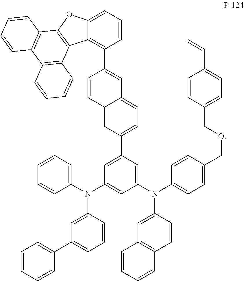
C1(N(C2=CC(N(C3=CC4=C(C=C3)C=CC=C4)C3=CC=C(COCC4=CC=C(C=C)C=C4)C=C3)=CC(C3=CC=C4C(=C3)C=CC(C3=C5C(=CC=C3)OC3=C5C5=C(C6=C3C=CC=C6)C=CC=C5)=C4)=C2)C2=CC=CC=C2)=CC(C2=CC=CC=C2)=CC=C1
